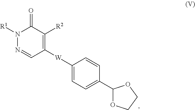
N1([R1])N=CC([W]C2=CC=C(C3OCCO3)C=C2)=C([R2])C1=O
